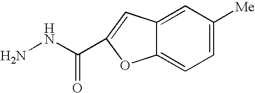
NNC(=O)C1=CC2=CC([Me])=CC=C2O1
